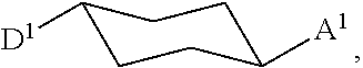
C1([D1])CCC([A1])CC1
